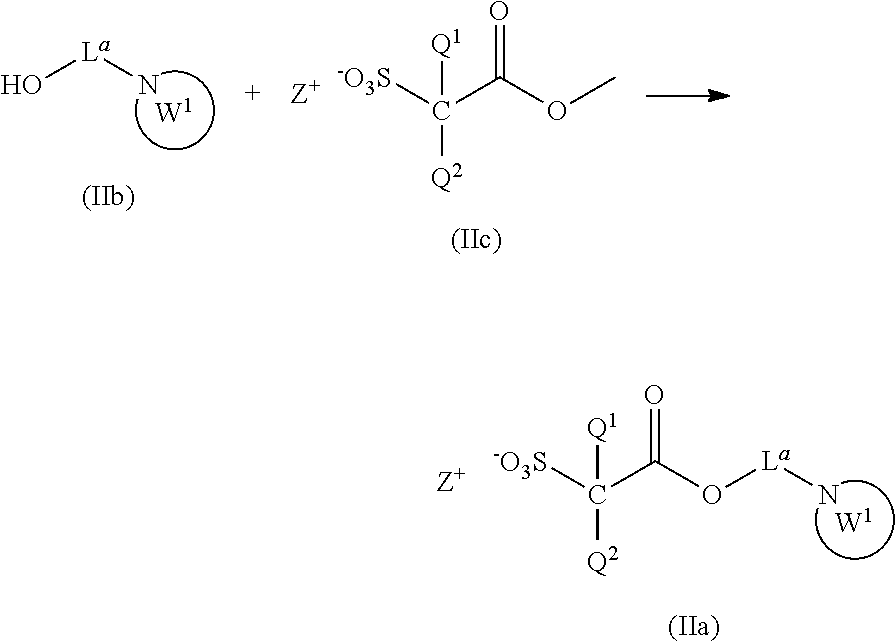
C([Q2])([-O3S])(C(OC)=O)[Q1].[W1].O[La]N.C([Q2])([-O3S])(C(O[La]N)=O)[Q1].[W1]
